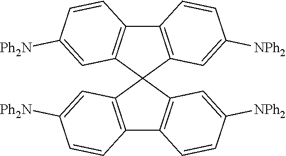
C12=C(C3(C4=C1C=CC([NPh2])=C4)C1=C(C4=C3C=C([Ph2N])C=C4)C=CC([NPh2])=C1)C=C([Ph2N])C=C2
